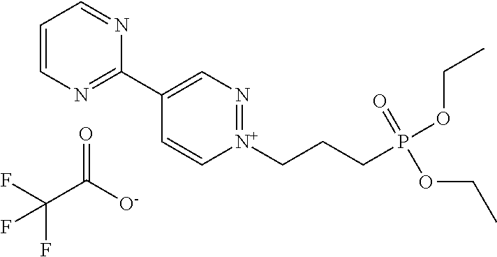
C1=CN=C(C2=CN=[N+](CCCP(OCC)(OCC)=O)C=C2)N=C1.O=C(C(F)(F)F)[O-]
